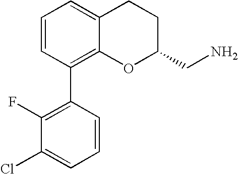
C1=CC(C2=C(F)C(Cl)=CC=C2)=C2C(=C1)CCC(CN)O2
